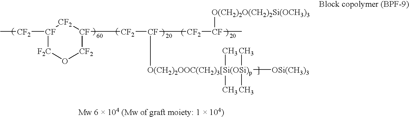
[CF]1([CF2]C)[F2C]O[CF2][CF]([CF2][CF]([CF2][CF](C)[O(CH2)2O(CH2)2Si(OCH3)3])[O(CH2)2OOC(CH2)3[Si(OSi)p]([OSi(CH3)3])(C)(C)(C)C)[CF2]1
